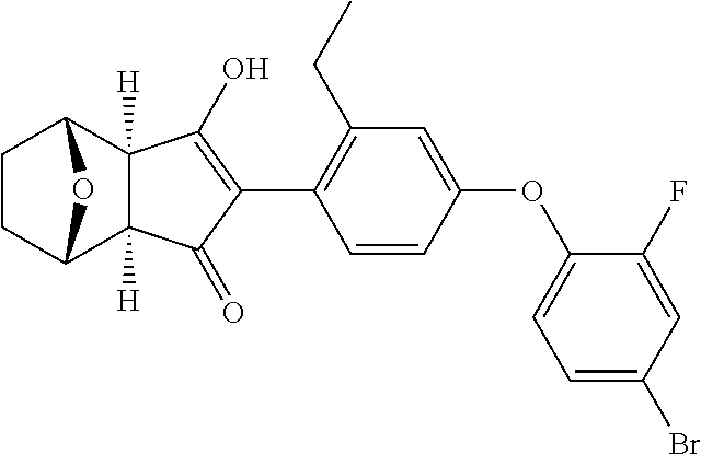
C1CC2C3([H])C([H])(C1O2)C(O)=C(C1=C(CC)C=C(OC2=CC=C(Br)C=C2F)C=C1)C3=O
